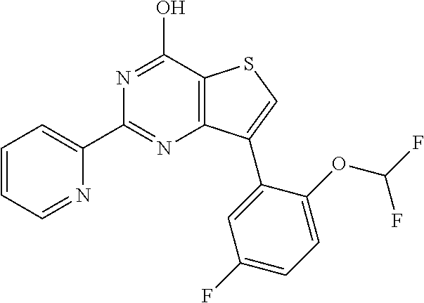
C12=C(C(O)=NC(C3=CC=CC=N3)=N1)SC=C2C1=CC(F)=CC=C1OC(F)F
